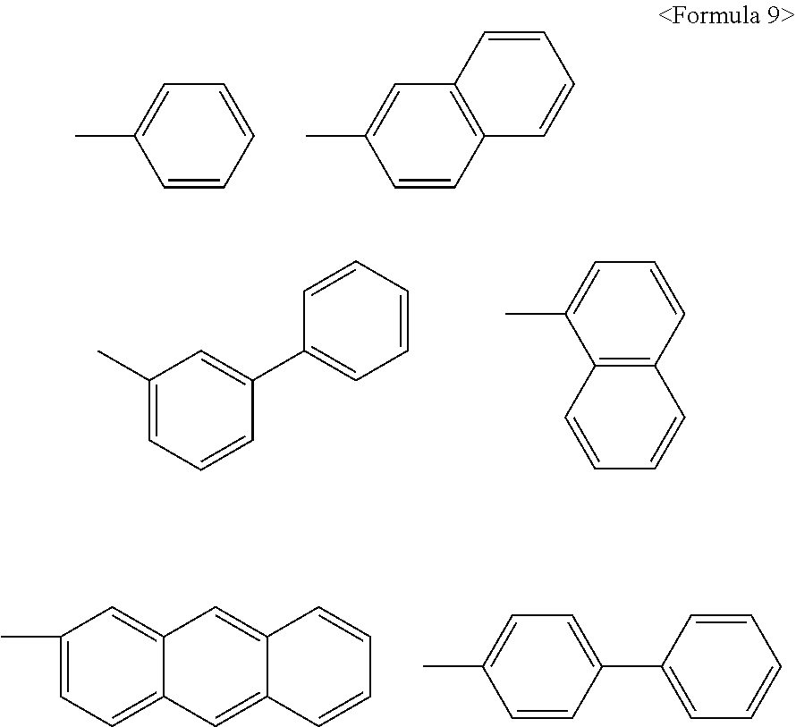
C1=CC=CC=C1C.C1=CC2=C(C=C1C)C=CC=C2.C1(C)=CC=CC(C2=CC=CC=C2)=C1.C12=C(C=CC=C1C)C=CC=C2.C1(C)=CC=C2C(=C1)C=C1C(=C2)C=CC=C1.CC1=CC=C(C2=CC=CC=C2)C=C1
